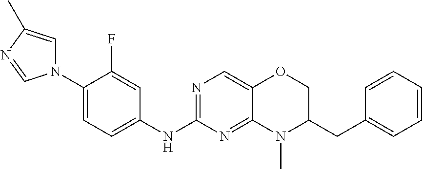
C1(N2C=C(C)N=C2)=CC=C(NC2=NC=C3C(=N2)N(C)C(CC2=CC=CC=C2)CO3)C=C1F
